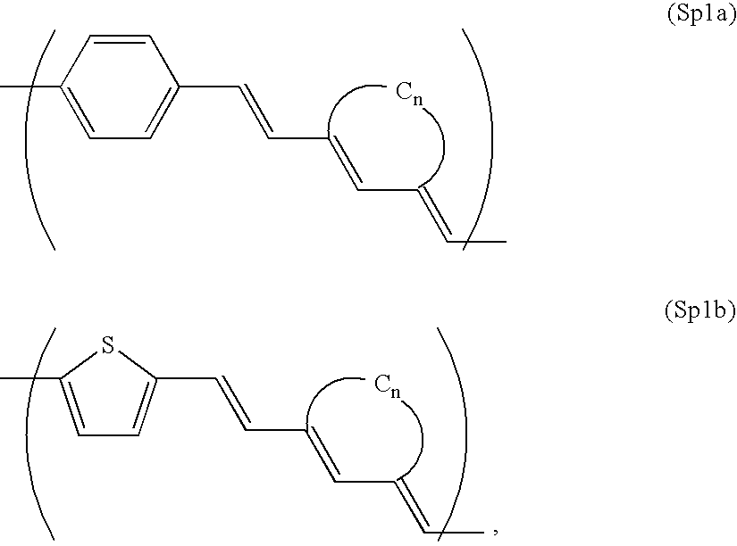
C1=CC(C)=CC=C1C=CC=CC=CC.C(=CC=CC=CC)C1=CC=C(C)S1
